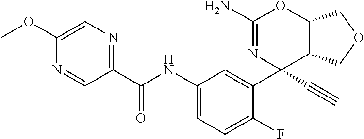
C1(C(NC2=CC=C(F)C(C3(C#C)N=C(N)OC4C3COC4)=C2)=O)=NC=C(OC)N=C1
